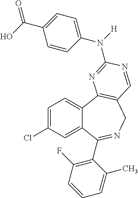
C1=C(Cl)C=C2C(=C1)C1=C(CN=C2C2=C(F)C=CC=C2C)C=NC(N(C2=CC=C(C(O)=O)C=C2)[H])=N1
